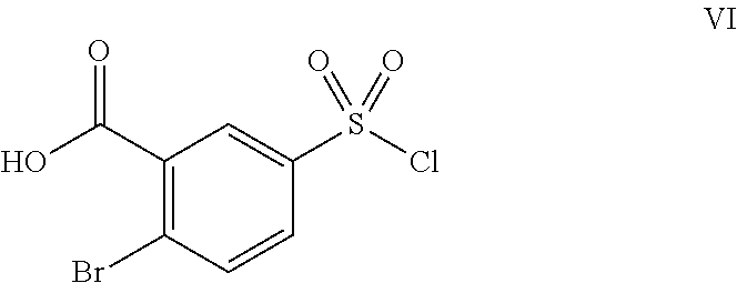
OC(=O)C1=C(Br)C=CC(S(Cl)(=O)=O)=C1
